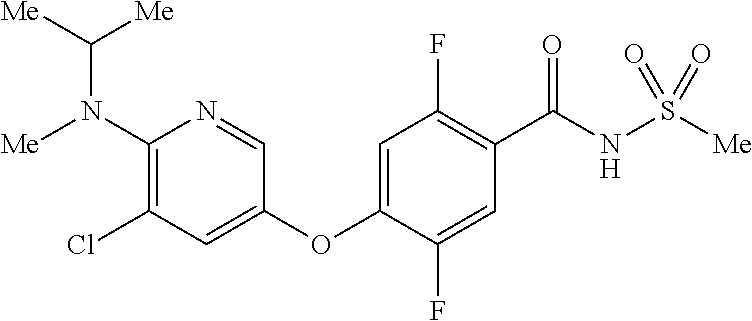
C1(N(C([Me])[Me])[Me])=C(Cl)C=C(OC2=CC(F)=C(C(NS([Me])(=O)=O)=O)C=C2F)C=N1
